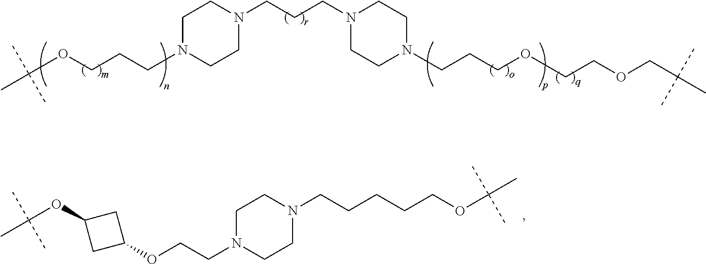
C1CN(CCCN2CCN(CCCOCCOCC(C)(C)C)CC2)CCN1CCCOC(C)(C)C.C1N(CCOC2CC(OC(C)(C)C)C2)CCN(CCCCCOC(C)(C)C)C1
